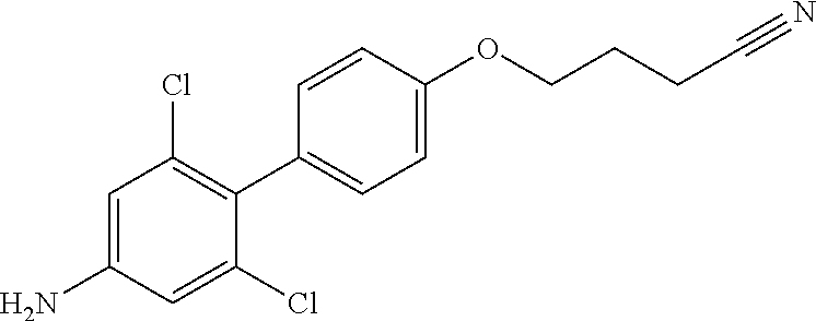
NC1=CC(Cl)=C(C2=CC=C(OCCCC#N)C=C2)C(Cl)=C1
